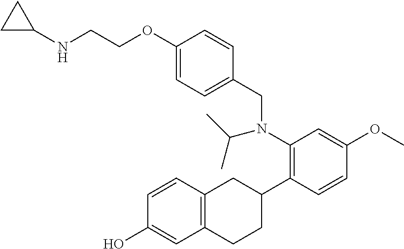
OC1=CC2=C(C=C1)CC(C1=C(N(CC3=CC=C(OCCNC4CC4)C=C3)C(C)C)C=C(OC)C=C1)CC2
